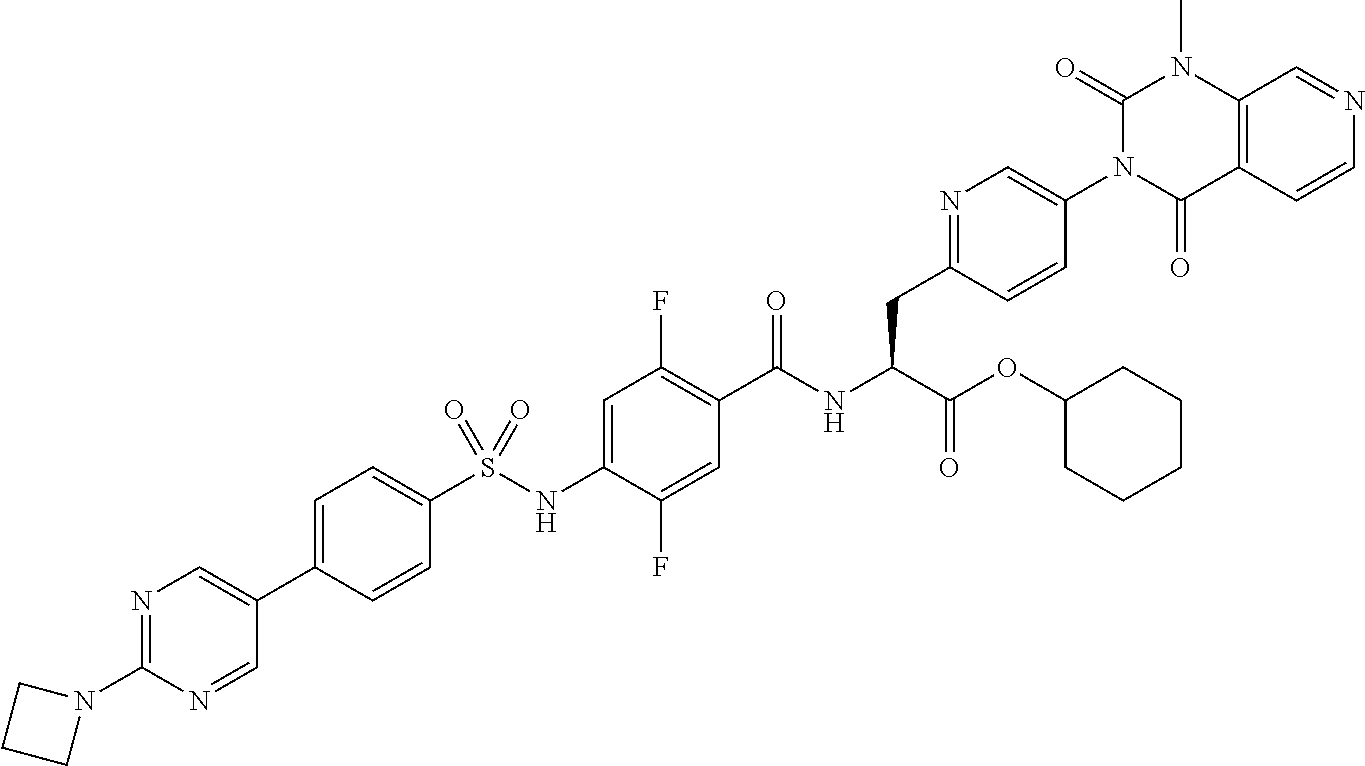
C12=C(C=CN=C1)C(=O)N(C1=CN=C(CC(C(=O)OC3CCCCC3)NC(=O)C3=C(F)C=C(NS(C4=CC=C(C5=CN=C(N6CCC6)N=C5)C=C4)(=O)=O)C(F)=C3)C=C1)C(=O)N2C
